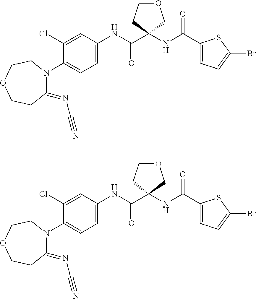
N(C(=O)C1(NC(C2=CC=C(Br)S2)=O)COCC1)C1=CC=C(N2C(=NC#N)CCOCC2)C(Cl)=C1.N(C(=O)C1(NC(C2=CC=C(Br)S2)=O)COCC1)C1=CC=C(N2C(=NC#N)CCOCC2)C(Cl)=C1
